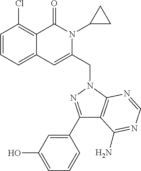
C1=CC=C2C(=C1Cl)C(=O)N(C1CC1)C(CN1C3=C(C(C4=CC(O)=CC=C4)=N1)C(N)=NC=N3)=C2
